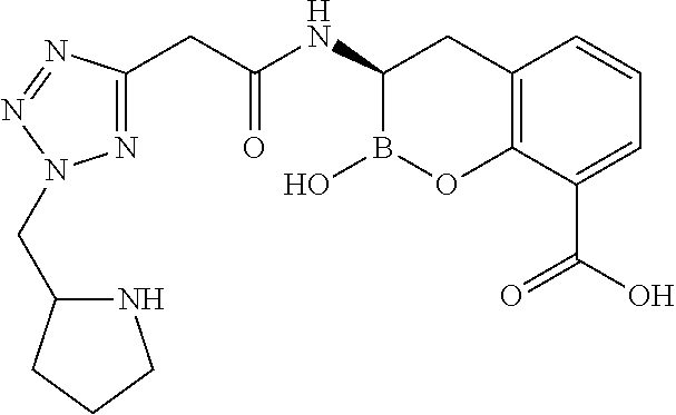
N1=C(CC(NC2B(O)OC3=C(C2)C=CC=C3C(O)=O)=O)N=NN1CC1NCCC1
